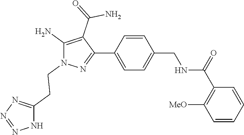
C1(C2=CC=C(CNC(C3=C([MeO])C=CC=C3)=O)C=C2)=NN(CCC2=NN=NN2)C(N)=C1C(=O)N
